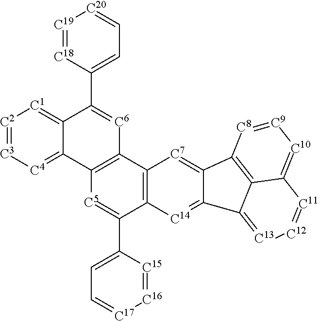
[C2]1=[C3][C4]=C2C(=[C1]1)C(C1=CC=[C20][C19]=[C18]1)=[C6]C1=C2[C5]=C(C2=CC=[C17][C16]=[C15]2)C2=C1[C7]=C1C(=[C14]2)C2=[C13][C12]=[C11]C3=[C10][C9]=[C8]C1=C32
